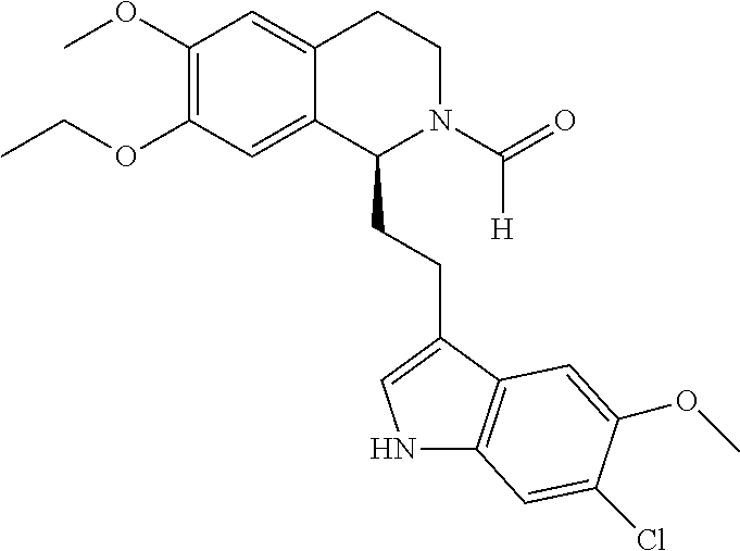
COC1=C(OCC)C=C2C(=C1)CCN(C(=O)[H])C2CCC1=CNC2=C1C=C(OC)C(Cl)=C2
